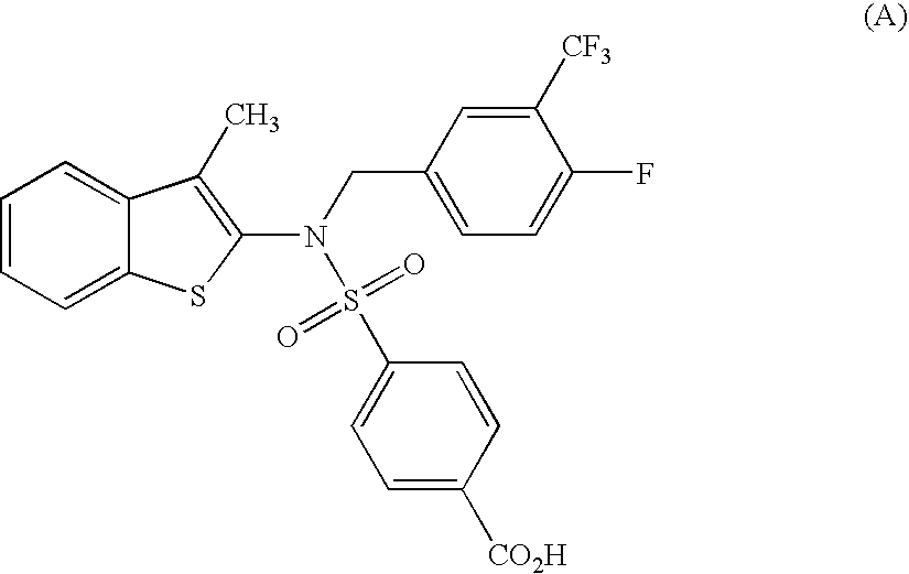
C1=CC=C2C(=C1)C(C)=C(N(S(C1=CC=C([CO2H])C=C1)(=O)=O)CC1=CC=C(F)C([CF3])=C1)S2
